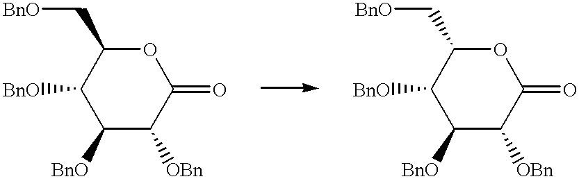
C1([BnO])C([OBn])C(=O)OC(C[BnO])C1[BnO].C1([BnO])C([OBn])C(=O)OC(C[BnO])C1[BnO]
